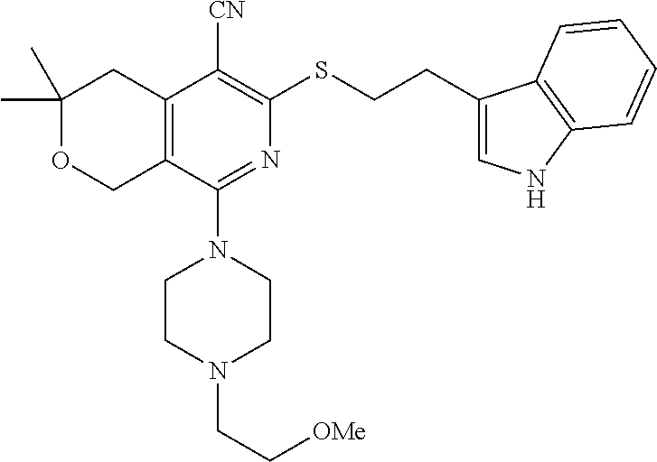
C1(C)(C)OCC2=C(C1)C([CN])=C(SCCC1=CNC3=C1C=CC=C3)N=C2N1CCN(CC[OMe])CC1
